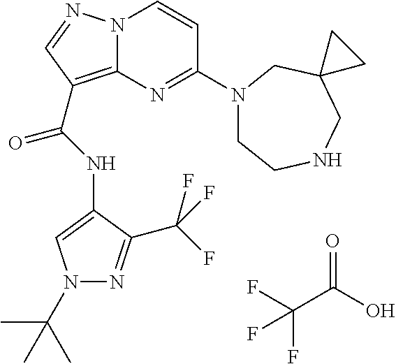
FC(C(O)=O)(F)F.N(C(=O)C1=C2N(N=C1)C=CC(N1CCNCC3(C1)CC3)=N2)C1=CN(C(C)(C)C)N=C1C(F)(F)F
